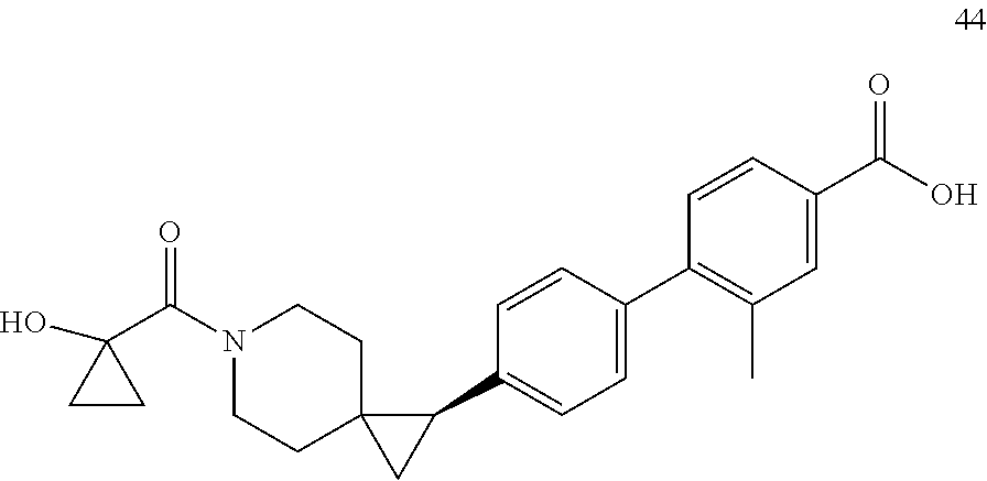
O=C(N1CCC2(CC1)CC2C1=CC=C(C2=C(C)C=C(C(O)=O)C=C2)C=C1)C1(O)CC1
